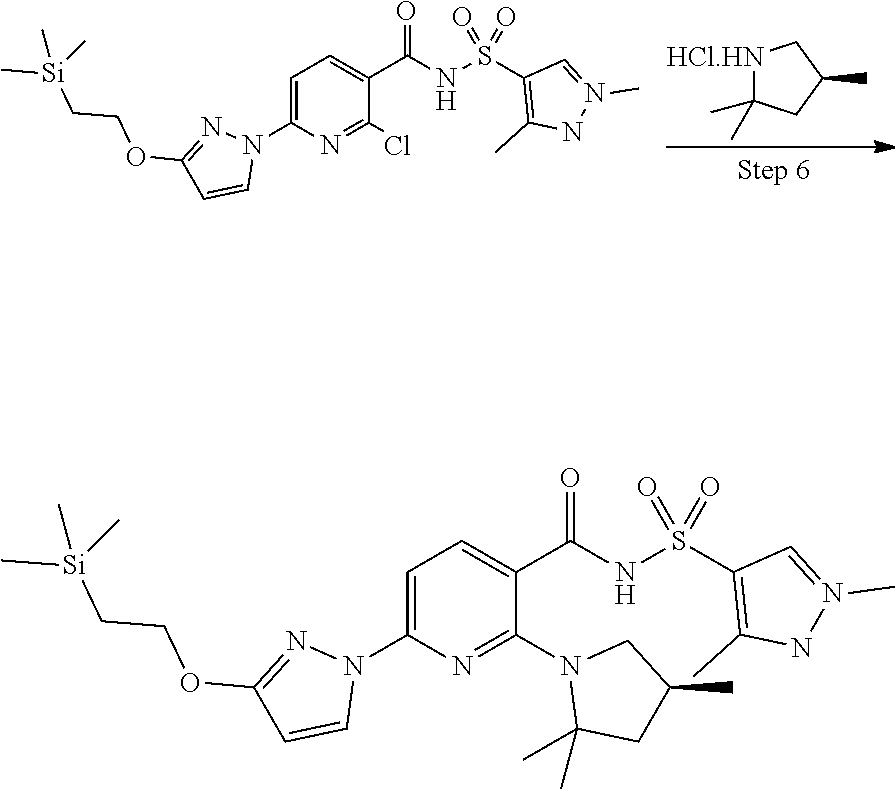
[HCl.HN]1C(C)(C)CC(C)C1.ClC1=NC(N2N=C(OCC[Si](C)(C)C)C=C2)=CC=C1C(NS(=O)(C1=C(C)NN(C)=C1)=O)=O.N1(C2=NC(N3N=C(OCC[Si](C)(C)C)C=C3)=CC=C2C(NS(=O)(C2=C(C)NN(C)=C2)=O)=O)C(C)(C)CC(C)C1
